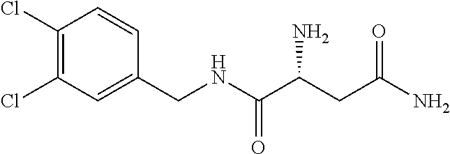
C1(Cl)=C(Cl)C=C(CNC(C(CC(N)=O)N)=O)C=C1
